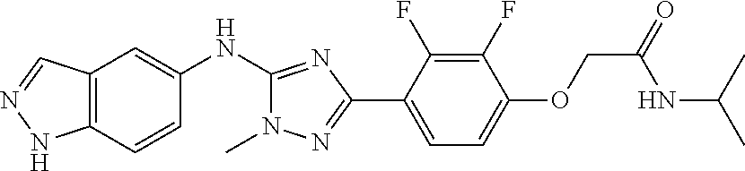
C12=C(C=CC(NC3=NC(C4=CC=C(OCC(=O)NC(C)C)C(F)=C4F)=NN3C)=C1)NN=C2
